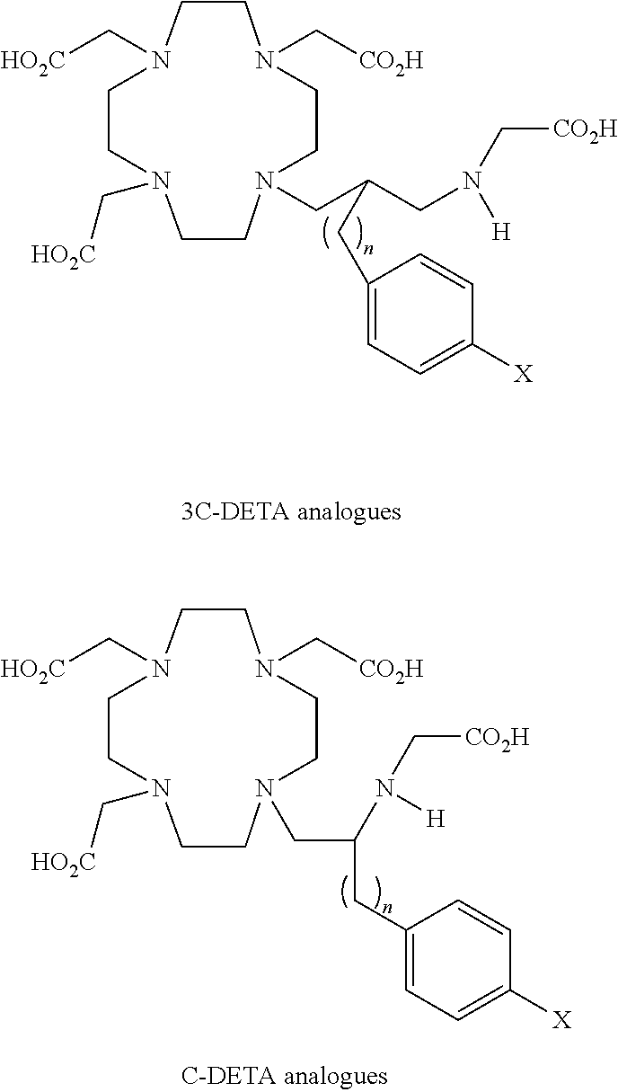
C1CN(C[HO2C])CCN(CC(CN([H])C[CO2H])CC2=CC=C([X])C=C2)CCN(C[CO2H])CCN1C[HO2C].C1CN(C[HO2C])CCN(CC(CC2=CC=C([X])C=C2)N([H])C[CO2H])CCN(C[CO2H])CCN1C[HO2C]
